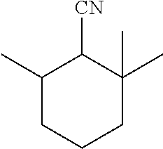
C1(C)CCCC(C)(C)C1[CN]
